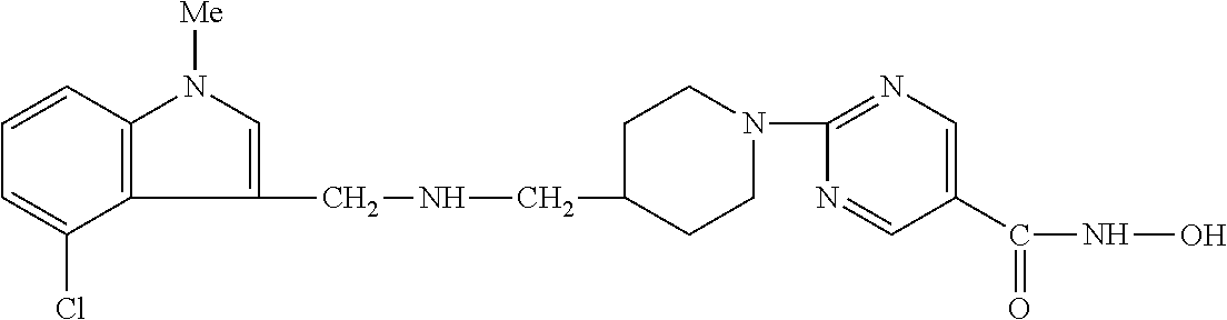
C12=C(C=CC=C1Cl)N([Me])C=C2CNCC1CCN(C2=NC=C(C(=O)NO)C=N2)CC1
